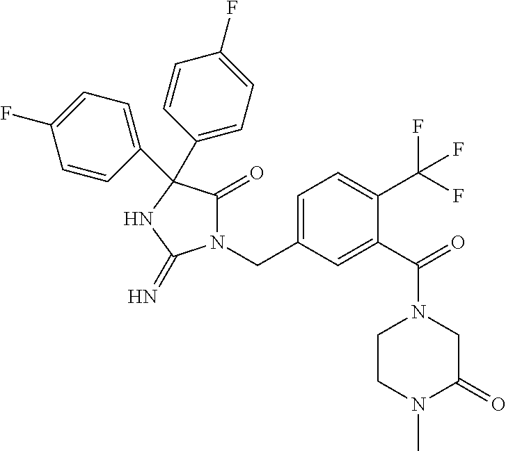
N1(CC2=CC=C(C(F)(F)F)C(C(=O)N3CCN(C)C(=O)C3)=C2)C(=O)C(C2=CC=C(F)C=C2)(C2=CC=C(F)C=C2)NC1=N
